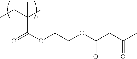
CCC(C(=O)OCCOC(=O)CC(=O)C)(C)C
